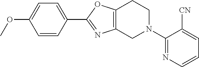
C12=C(N=C(C3=CC=C(OC)C=C3)O1)CN(C1=NC=CC=C1[CN])CC2
